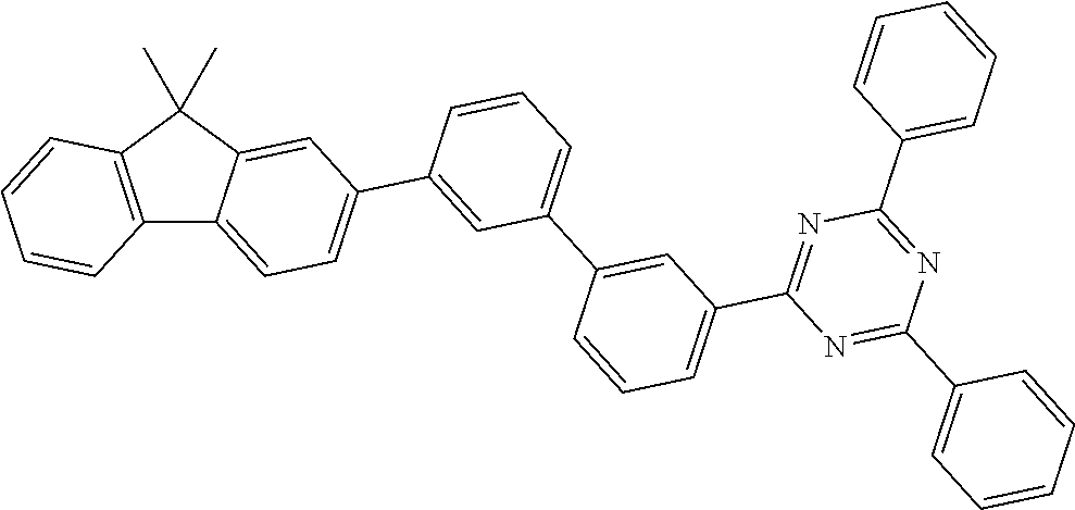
C12=C(C(C)(C)C3=CC(C4=CC(C5=CC(C6=NC(C7=CC=CC=C7)=NC(C7=CC=CC=C7)=N6)=CC=C5)=CC=C4)=CC=C13)C=CC=C2
